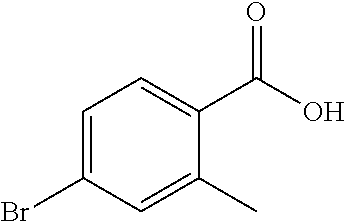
BrC1=CC=C(C(O)=O)C(C)=C1
